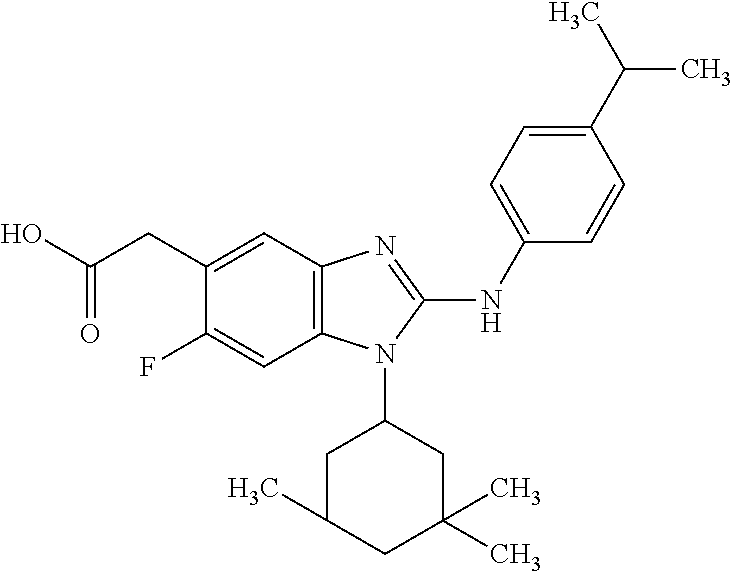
C12=C(C=C(CC(O)=O)C(F)=C1)N=C(NC1=CC=C(C(C)C)C=C1)N2C1CC(C)CC(C)(C)C1
